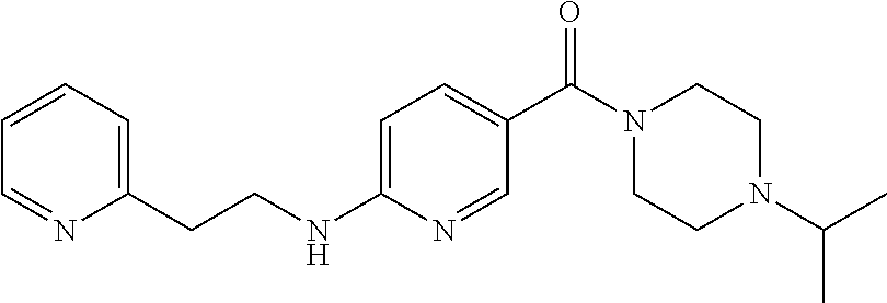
C1(CCNC2=CC=C(C(N3CCN(C(C)C)CC3)=O)C=N2)=CC=CC=N1
